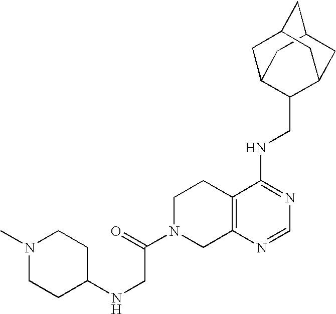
C12=C(N=CN=C1NCC1C3CC4CC(C3)CC1C4)CN(C(CNC1CCN(C)CC1)=O)CC2
